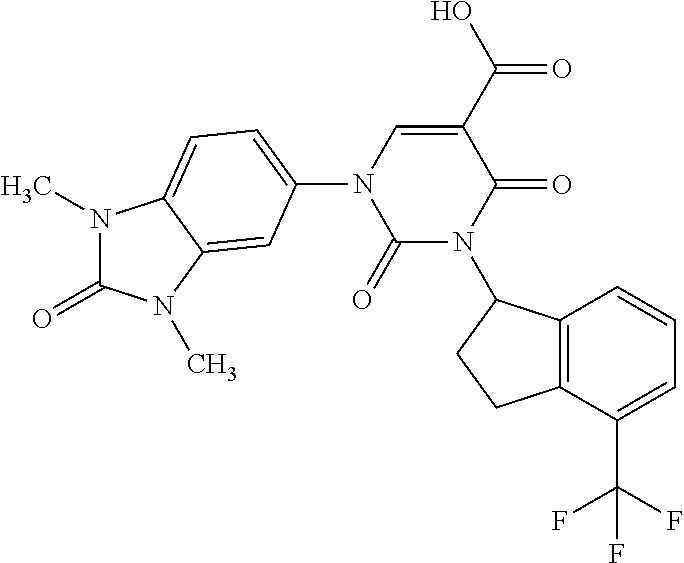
N1(C)C(=O)N(C)C2=CC(N3C(=O)N(C4C5=C(CC4)C(C(F)(F)F)=CC=C5)C(=O)C(C(=O)O)=C3)=CC=C12
